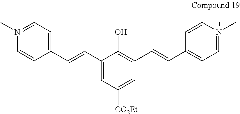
N1(C)=CC=C(C=CC2=CC([CO2Et])=CC(C=CC3=CC=N(C)C=C3)=C2O)C=C1
